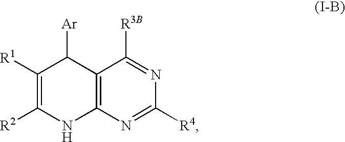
C12=C(N=C([R4])N=C1[R3B])NC([R2])=C([R1])C2[Ar]
